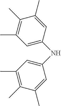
C1(C)=C(C)C=C(NC2=CC(C)=C(C)C(C)=C2)C=C1C
